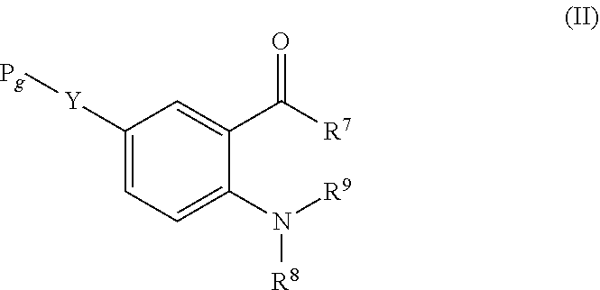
C1([Y][Pg])=CC=C(N([R9])[R8])C(C([R7])=O)=C1
